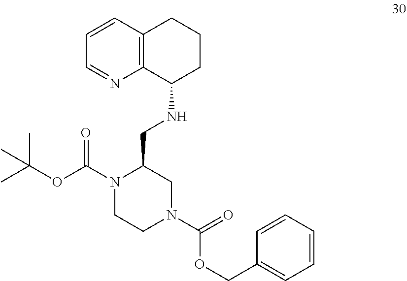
C1(COC(N2CC(CNC3CCCC4=C3N=CC=C4)N(C(OC(C)(C)C)=O)CC2)=O)=CC=CC=C1
